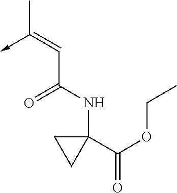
C(C(NC1(C(=O)OCC)CC1)=O)=C(C)->C
